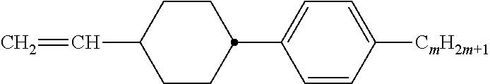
C1(C2CCC(C=C)CC2)=CC=C([CmH2m+1])C=C1
